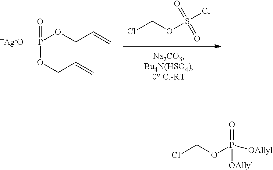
ClCOS(Cl)(=O)=O.[+Ag-O]P(OCC=C)(=O)OCC=C.ClCOP(=O)([OAllyl])[OAllyl]
